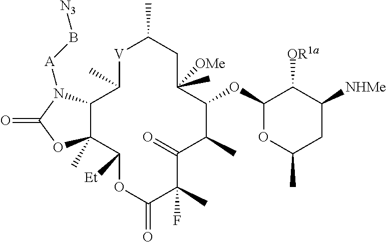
[V]1C(C)C2C(C)(C([Et])OC(=O)C(F)(C)C(=O)C(C)C(OC3OC(C)CC([NHMe])C3[OR1a])C(C)([OMe])CC1C)OC(=O)N2[A]B[N3]
